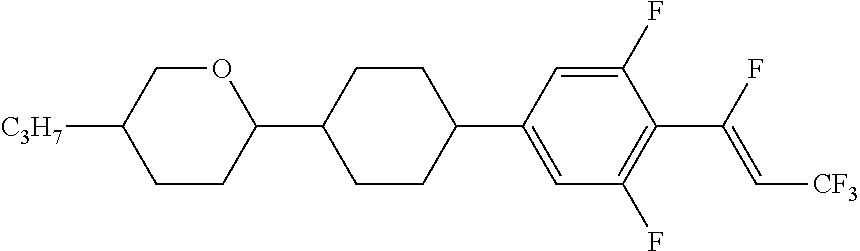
C1CC(C2CCC(C3=CC(F)=C(C(F)=C[CF3])C(F)=C3)CC2)OCC1[C3H7]
